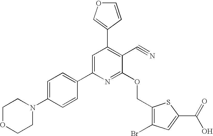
C1=C(N2CCOCC2)C=CC(C2=CC(C3=COC=C3)=C(C#N)C(OCC3=C(Br)C=C(C(=O)O)S3)=N2)=C1
